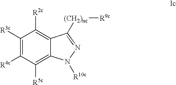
C1([R3c])=C([R4c])C([R5c])=C2C(=C1[R2c])C([(CH2)nc][R9c])=NN2[R10c]
